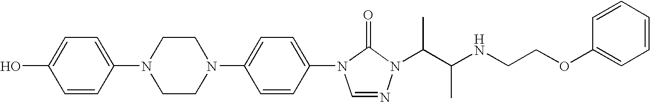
C1=CC(N2CCN(C3=CC=C(N4C=NN(C(C(NCCOC5=CC=CC=C5)C)C)C4=O)C=C3)CC2)=CC=C1O
